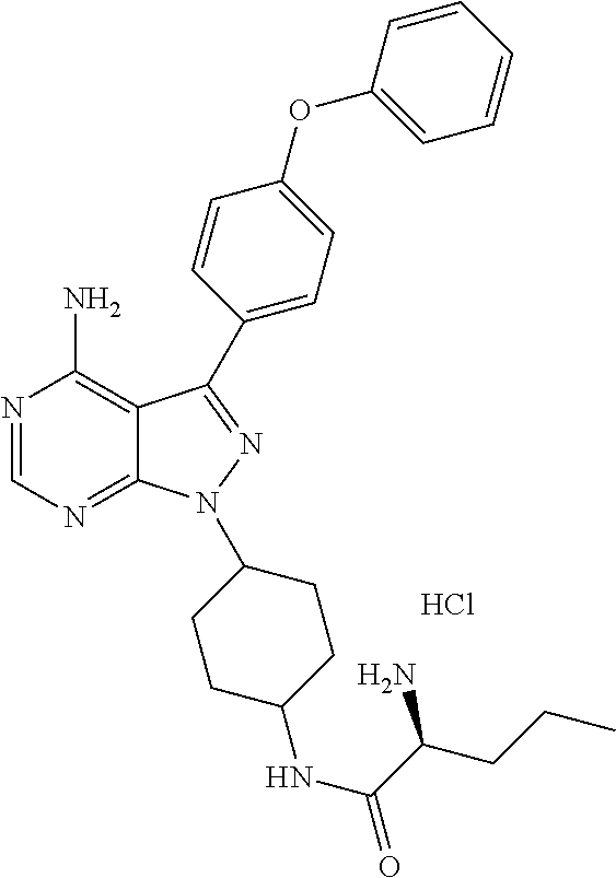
N1=CN=C2C(=C1N)C(C1=CC=C(OC3=CC=CC=C3)C=C1)=NN2C1CCC(NC(C(CCC)N)=O)CC1.Cl
